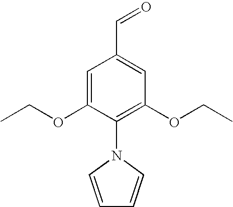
C1=C(OCC)C(N2C=CC=C2)=C(OCC)C=C1C=O
